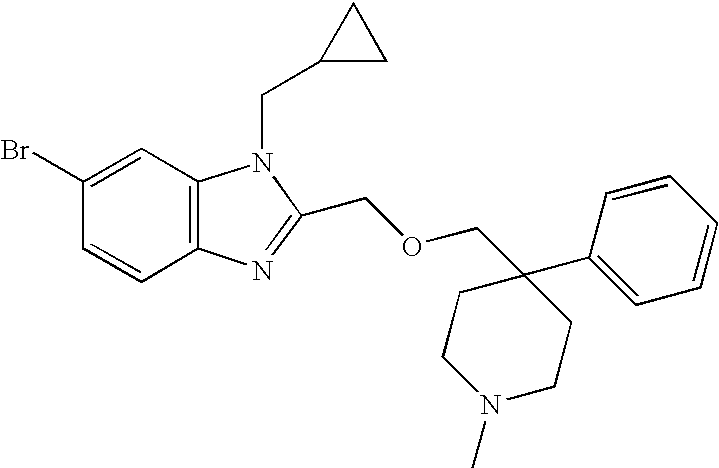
C1=CC2=C(C=C1Br)N(CC1CC1)C(COCC1(C3=CC=CC=C3)CCN(C)CC1)=N2
